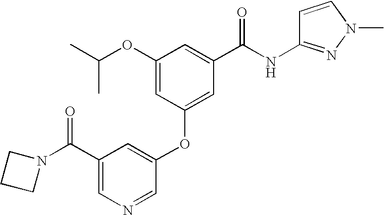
C1=C(C(N2CCC2)=O)C=C(OC2=CC(C(NC3=NN(C)C=C3)=O)=CC(OC(C)C)=C2)C=N1
